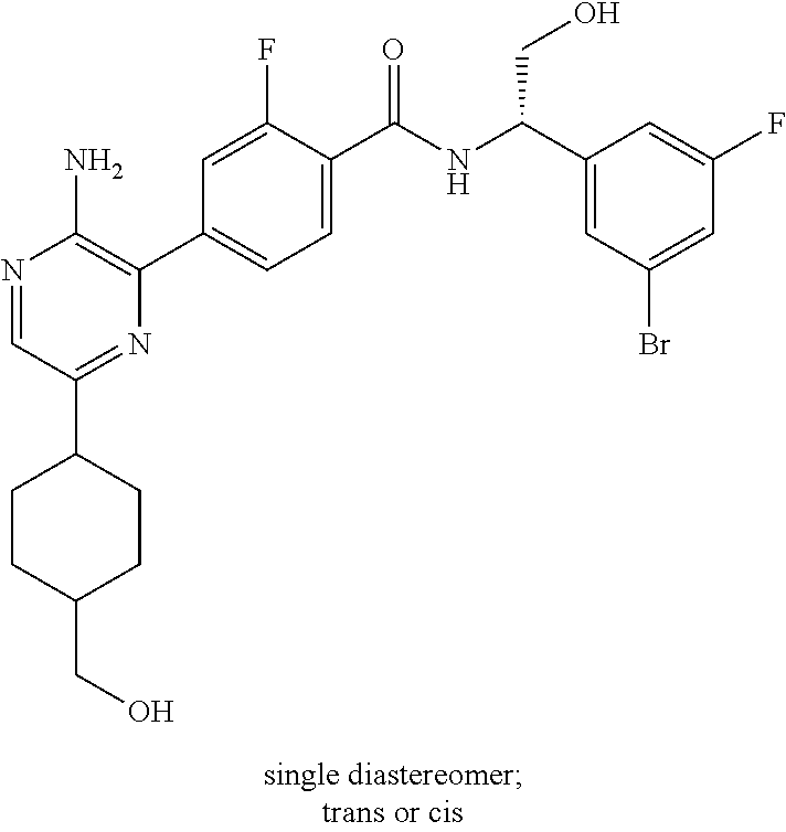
N1=CC(C2CCC(CO)CC2)=NC(C2=CC=C(C(NC(C3=CC(Br)=CC(F)=C3)CO)=O)C(F)=C2)=C1N
